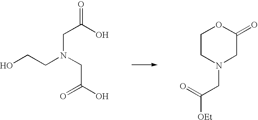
OCCN(CC(=O)O)CC(O)=O.C1CN(CC(=O)[OEt])CC(=O)O1
